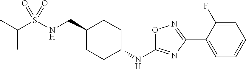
C1(CNS(C(C)C)(=O)=O)CCC(NC2=NC(C3=CC=CC=C3F)=NO2)CC1
